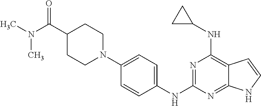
C1(NC2CC2)=C2C(=NC(NC3=CC=C(N4CCC(C(N(C)C)=O)CC4)C=C3)=N1)NC=C2
